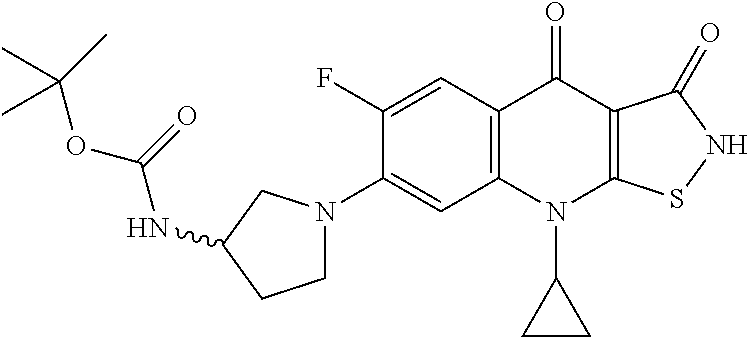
C12=C(C=C(F)C(N3CCC(NC(=O)OC(C)(C)C)C3)=C1)C(=O)C1=C(N2C2CC2)SNC1=O
